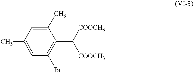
CC1=CC(Br)=C(C([COOCH3])[COOCH3])C(C)=C1
